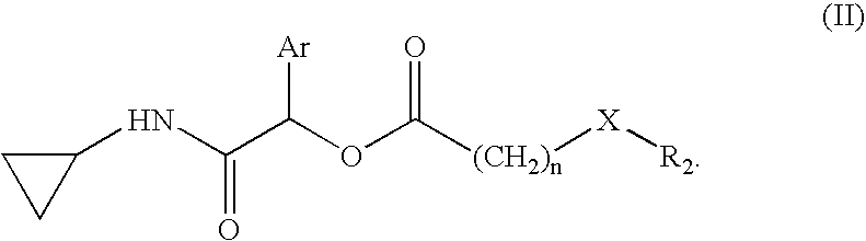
C1(NC(C(OC([(CH2)n][X][R2])=O)[Ar])=O)CC1
